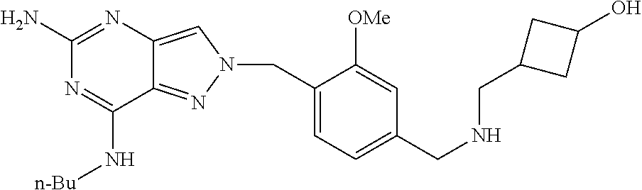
N1=C(N)N=C(N[n-Bu])C2=NN(CC3=CC=C(CNCC4CC(O)C4)C=C3[OMe])C=C12
